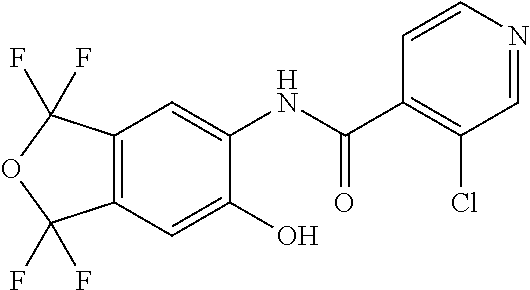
C12=C(C=C(O)C(NC(C3=C(Cl)C=NC=C3)=O)=C1)C(F)(F)OC2(F)F
